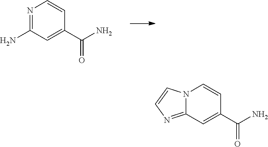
C1(N)=NC=CC(C(N)=O)=C1.C12=NC=CN1C=CC(C(N)=O)=C2
